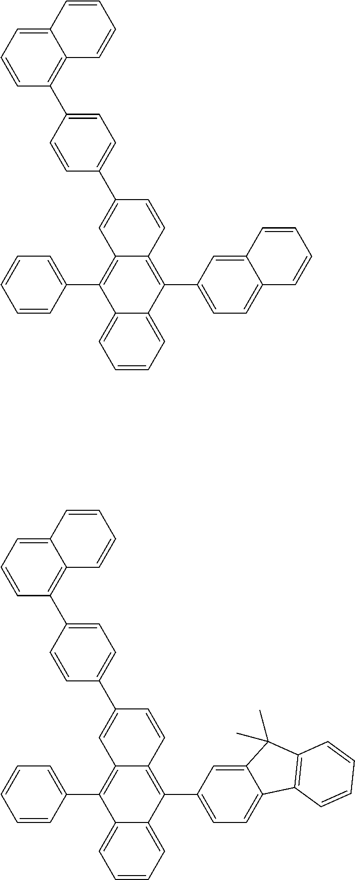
C1=CC=C2C(=C1)C(C1=CC=CC=C1)=C1C(=C2C2=CC=C3C(=C2)C=CC=C3)C=CC(C2=CC=C(C3=C4C(=CC=C3)C=CC=C4)C=C2)=C1.C1=CC=C2C(=C1)C(C1=CC=CC=C1)=C1C(=C2C2=CC=C3C(=C2)C(C)(C)C2=C3C=CC=C2)C=CC(C2=CC=C(C3=C4C(=CC=C3)C=CC=C4)C=C2)=C1
